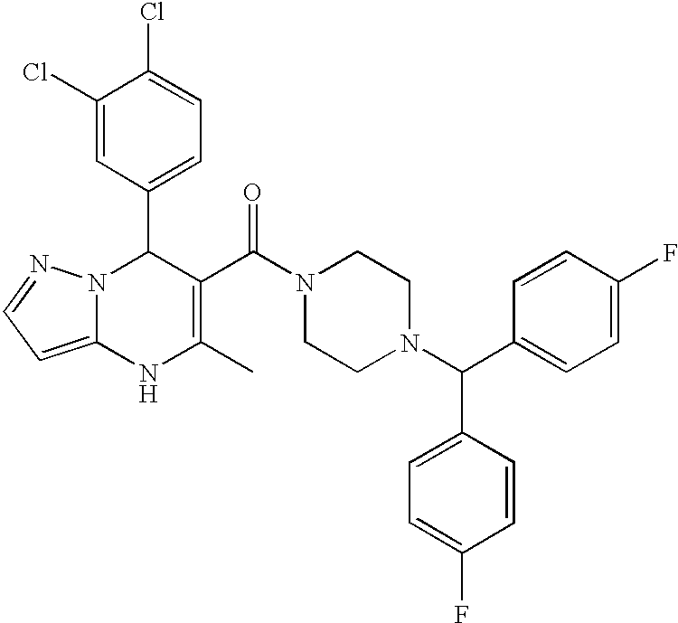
C1(Cl)=CC(C2N3C(=CC=N3)NC(C)=C2C(N2CCN(C(C3=CC=C(F)C=C3)C3=CC=C(F)C=C3)CC2)=O)=CC=C1Cl
